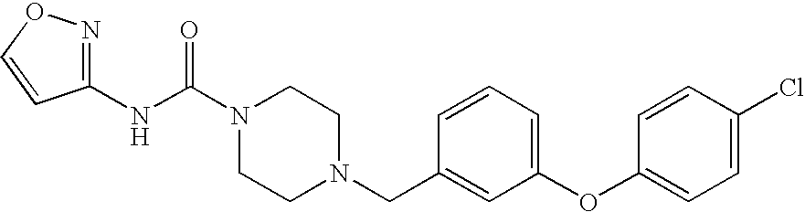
N(C(N1CCN(CC2=CC(OC3=CC=C(Cl)C=C3)=CC=C2)CC1)=O)C1=NOC=C1
